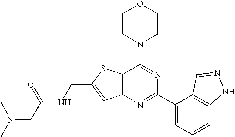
C1CN(C2=NC(C3=CC=CC4=C3C=NN4)=NC3=C2SC(CNC(CN(C)C)=O)=C3)CCO1
